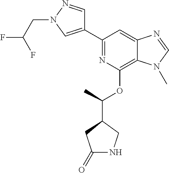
C1(C2=NC(OC(C3CC(=O)NC3)C)=C3C(=C2)N=CN3C)=CN(CC(F)F)N=C1
